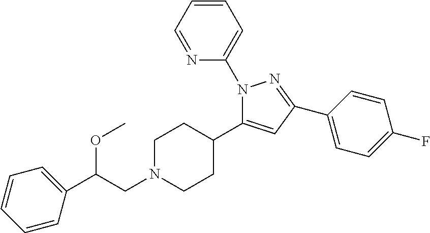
C1(C(CN2CCC(C3=CC(C4=CC=C(F)C=C4)=NN3C3=CC=CC=N3)CC2)OC)=CC=CC=C1
